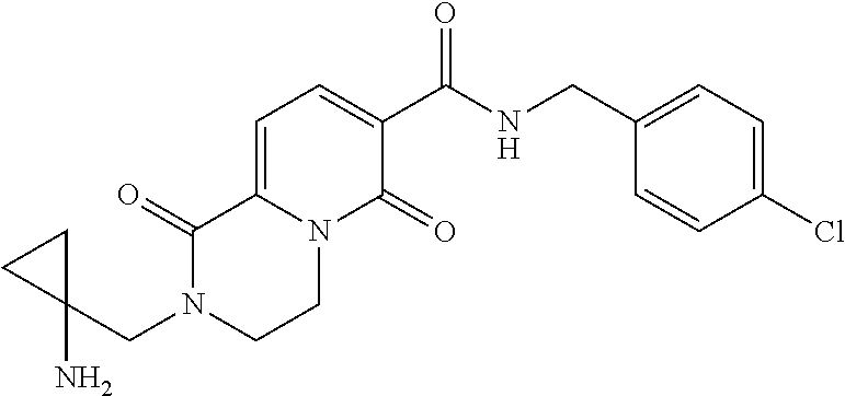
C1=C2N(C(=O)C(C(NCC3=CC=C(Cl)C=C3)=O)=C1)CCN(CC1(N)CC1)C2=O
